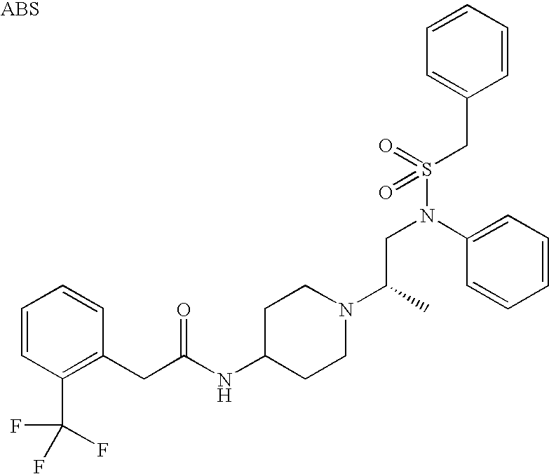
C1=CC(C(F)(F)F)=C(CC(NC2CCN(C(C)CN(C3=CC=CC=C3)S(=O)(CC3=CC=CC=C3)=O)CC2)=O)C=C1
